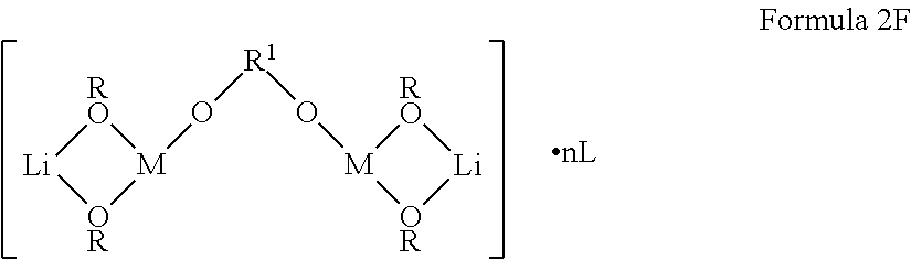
[RO]1[Li][OR][M]1O[R1]O[M]1[OR][Li][RO]1
